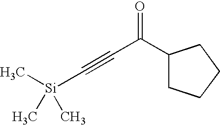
C1(C(C#C[Si](C)(C)C)=O)CCCC1
